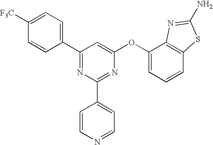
C1([F3C])=CC=C(C2=NC(C3=CC=NC=C3)=NC(OC3=CC=CC4=C3N=C(N)S4)=C2)C=C1
